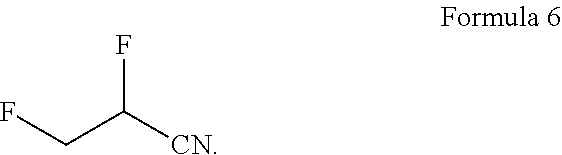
[CN]C(CF)F
